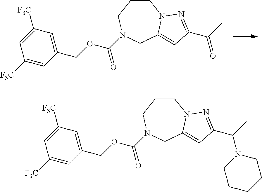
C1CCN(C(OCC2=CC([F3C])=CC([F3C])=C2)=O)CC2=CC(C(C)=O)=NN12.C1CCN(C(OCC2=CC([F3C])=CC([F3C])=C2)=O)CC2=CC(C(C)N3CCCCC3)=NN12
